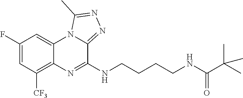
C1(F)=CC([CF3])=C2C(=C1)N1C(=NN=C1C)C(NCCCCNC(C(C)(C)C)=O)=N2
